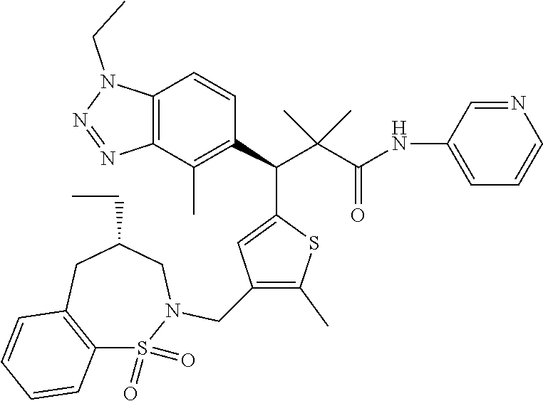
C12=C(CC(CC)CN(CC3=C(C)SC(C(C4=C(C)C5=C(C=C4)N(CC)N=N5)C(C(NC4=CC=CN=C4)=O)(C)C)=C3)S1(=O)=O)C=CC=C2
